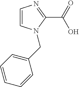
C1=CN(CC2=CC=CC=C2)C(C(=O)O)=N1
